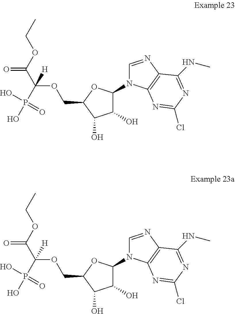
C(C1C(O)C(O)C(N2C=NC3=C2N=C(Cl)N=C3NC)O1)OC(C(OCC)=O)(P(O)(O)=O)[H].C(C1C(O)C(O)C(N2C=NC3=C2N=C(Cl)N=C3NC)O1)OC(C(OCC)=O)(P(O)(O)=O)[H]
